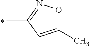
CC1=NOC(C)=C1
